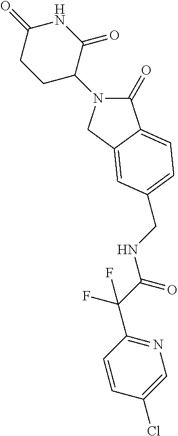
C1(=O)N(C2C(=O)NC(=O)CC2)CC2=CC(CNC(C(C3=NC=C(Cl)C=C3)(F)F)=O)=CC=C12
